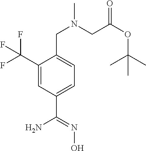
C1(C(F)(F)F)=CC(C(N)=NO)=CC=C1CN(C)CC(OC(C)(C)C)=O
